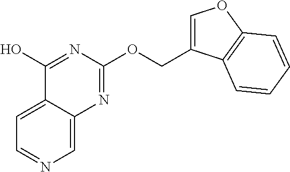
C1=C2C(=CN=C1)N=C(OCC1=COC3=C1C=CC=C3)N=C2O
